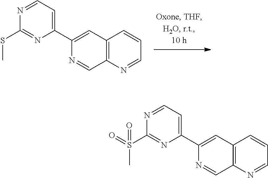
N1=CC=C(C2=CC3=C(N=CC=C3)C=N2)N=C1SC.N1=CC=C(C2=CC3=C(N=CC=C3)C=N2)N=C1S(C)(=O)=O
